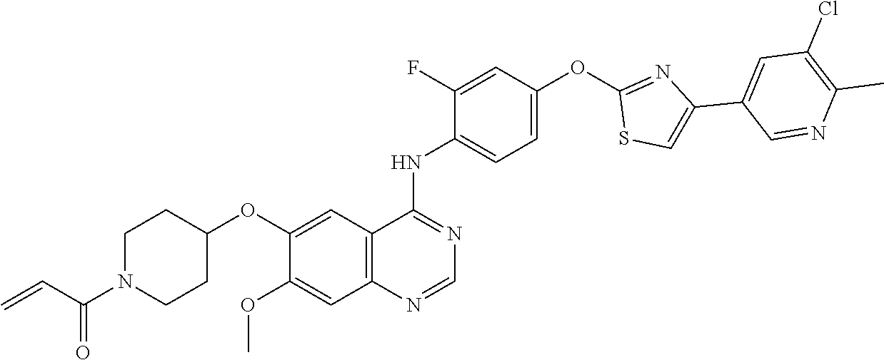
O(C1=CC2=C(C=C1OC)N=CN=C2NC1=CC=C(OC2=NC(C3=CC(Cl)=C(C)N=C3)=CS2)C=C1F)C1CCN(C(C=C)=O)CC1
